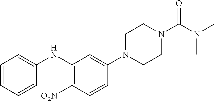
C1=C(NC2=C([O2N])C=CC(N3CCN(C(N(C)C)=O)CC3)=C2)C=CC=C1
